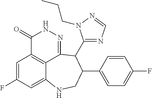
C1=C(F)C=C2C3=C1C(=O)NN=C3C(C1=NC=NN1CCC)C(C1=CC=C(F)C=C1)CN2
